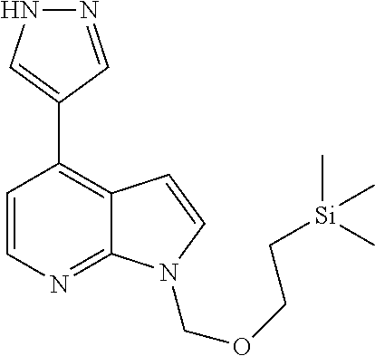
C1=CN=C2C(=C1C1=CNN=C1)C=CN2COCC[Si](C)(C)C
